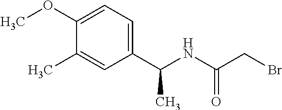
C1(OC)=CC=C(C(NC(CBr)=O)C)C=C1C
